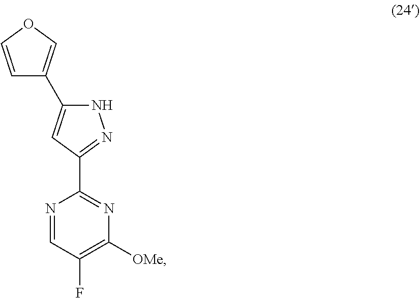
N1=CC(F)=C([OMe])N=C1C1=NNC(C2=COC=C2)=C1
